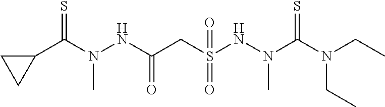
C1(C(N(NC(CS(NN(C)C(N(CC)CC)=S)(=O)=O)=O)C)=S)CC1
